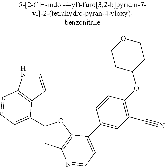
C1(C2=CC=CC3=C2C=CN3)=CC2=C(O1)C(C1=CC(C#N)=C(OC3CCOCC3)C=C1)=CC=N2
